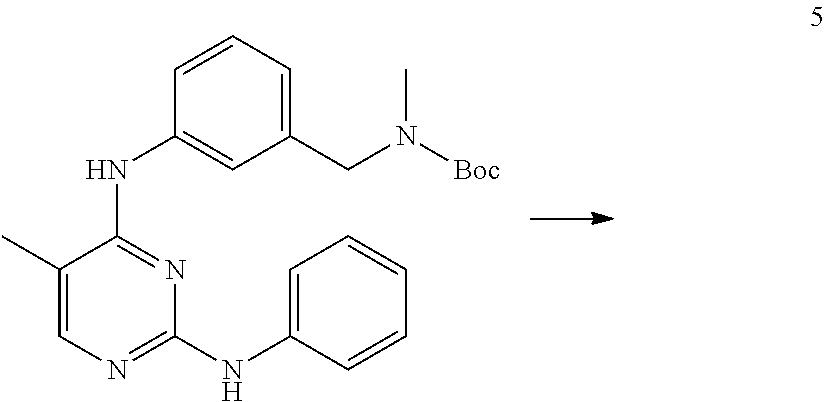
C1(C)=CN=C(NC2=CC=CC=C2)N=C1NC1=CC(CN([Boc])C)=CC=C1
